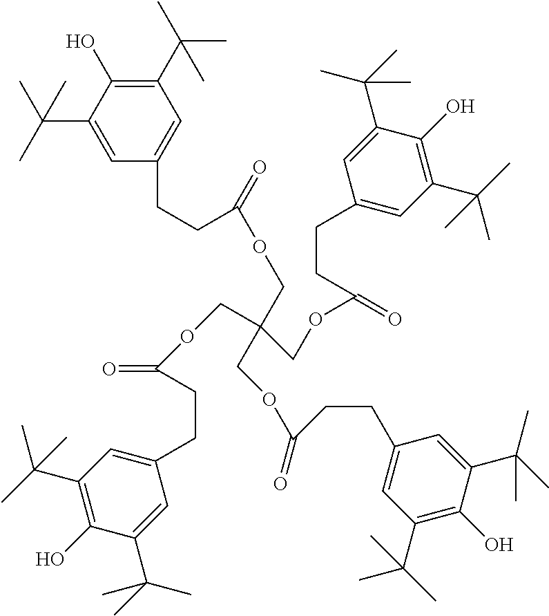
C1(C(C)(C)C)=C(O)C(C(C)(C)C)=CC(CCC(=O)OCC(COC(CCC2=CC(C(C)(C)C)=C(O)C(C(C)(C)C)=C2)=O)(COC(=O)CCC2=CC(C(C)(C)C)=C(O)C(C(C)(C)C)=C2)COC(CCC2=CC(C(C)(C)C)=C(O)C(C(C)(C)C)=C2)=O)=C1
